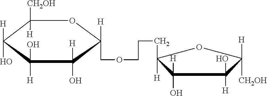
C1([CH2OH])([H])C([H])(O)C([H])(O)C([H])(O)C([H])(COCCCC2([H])C(O)([H])C([H])(O)C([CH2OH])([H])O2)O1
